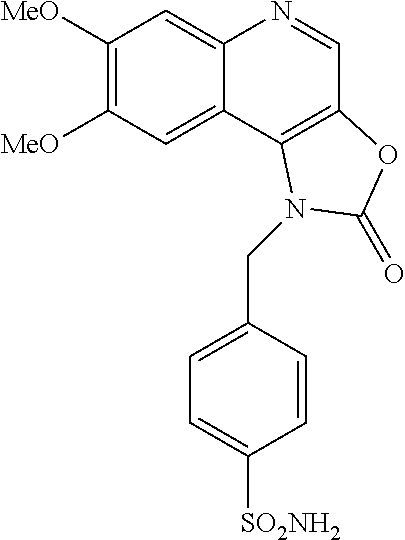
C1([MeO])=C([MeO])C=C2C(=C1)N=CC1=C2N(CC2=CC=C([SO2NH2])C=C2)C(=O)O1
